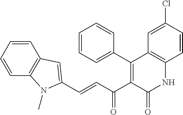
C1=CC=C(C2=C(C(C=CC3=CC4=C(C=CC=C4)N3C)=O)C(=O)NC3=C2C=C(Cl)C=C3)C=C1
